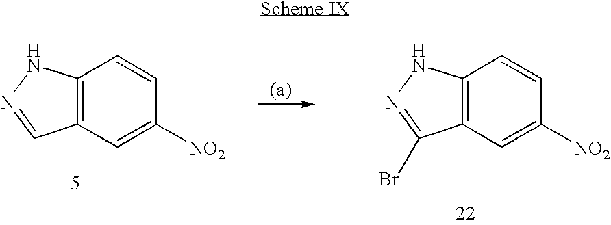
C12=C(C=C([NO2])C=C1)C=NN2.C12=C(C=C([NO2])C=C1)C(Br)=NN2
